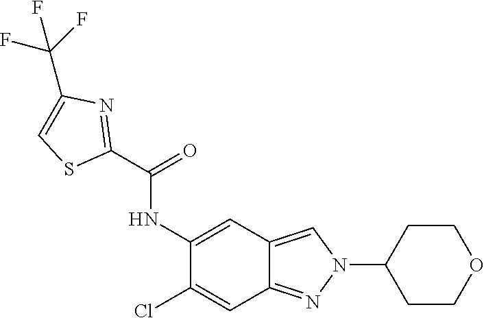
C1(C(=O)NC2=CC3=CN(C4CCOCC4)N=C3C=C2Cl)=NC(C(F)(F)F)=CS1
